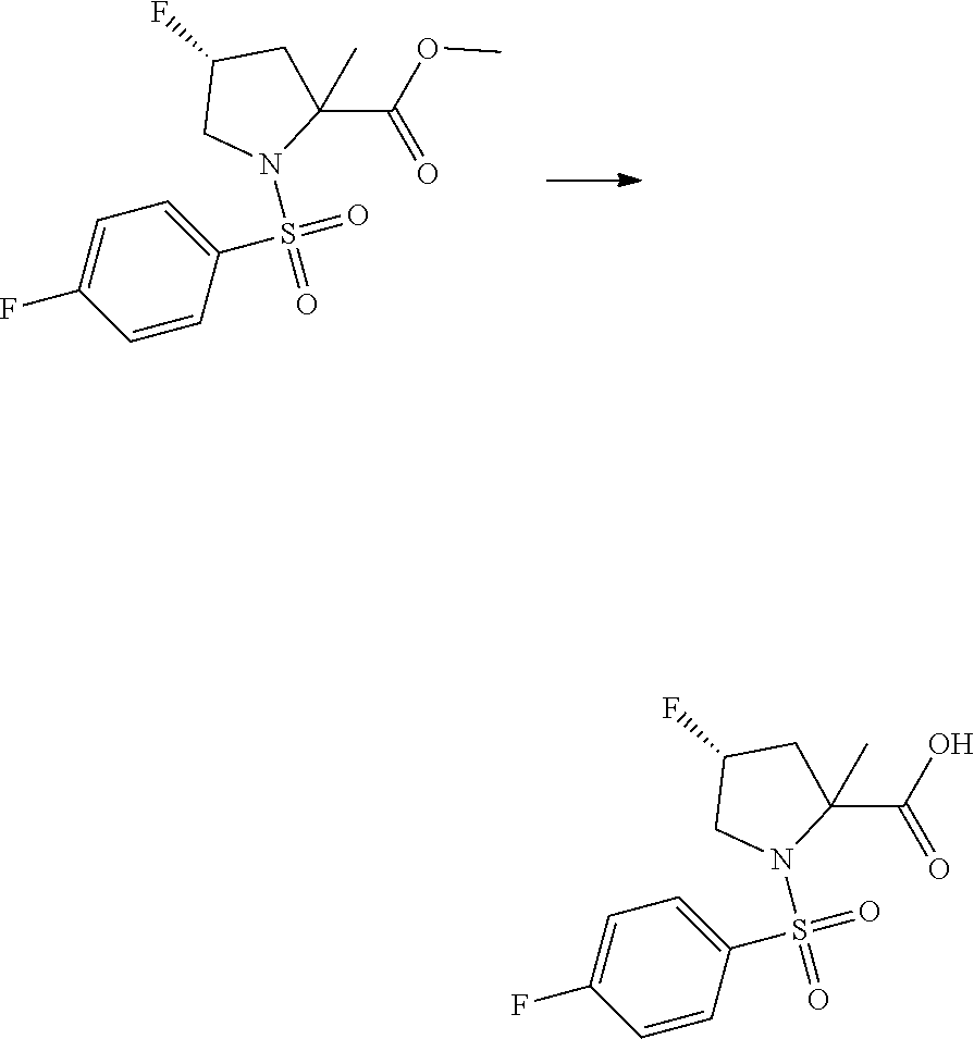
C1=CC(S(=O)(N2C(C(OC)=O)(C)CC(F)C2)=O)=CC=C1F.C1=CC(S(=O)(N2C(C(O)=O)(C)CC(F)C2)=O)=CC=C1F
